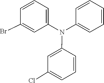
C1=CC=C(Cl)C=C1N(C1=CC=CC(Br)=C1)C1=CC=CC=C1
